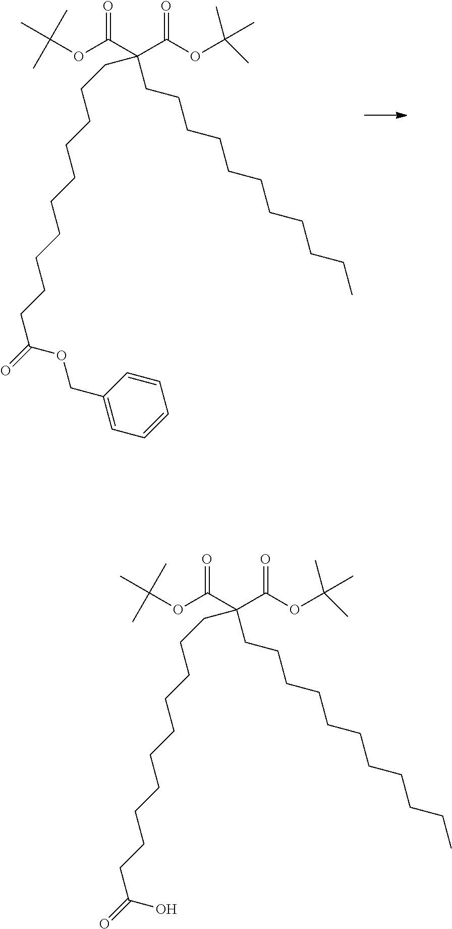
C(OC(C(C(OC(C)(C)C)=O)(CCCCCCCCCCC)CCCCCCCCCCC(=O)OCC1=CC=CC=C1)=O)(C)(C)C.C(OC(C(C(OC(C)(C)C)=O)(CCCCCCCCCCC)CCCCCCCCCCC(=O)O)=O)(C)(C)C
